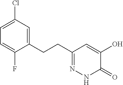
C1=C(Cl)C=C(CCC2=NNC(=O)C(O)=C2)C(F)=C1
